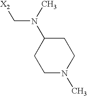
[X2]CN(C1CCN(C)CC1)C
